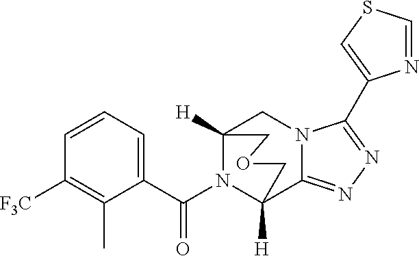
C12([H])CN3C(=NN=C3C3=CSC=N3)C([H])(COC1)N2C(C1=CC=CC([F3C])=C1C)=O
